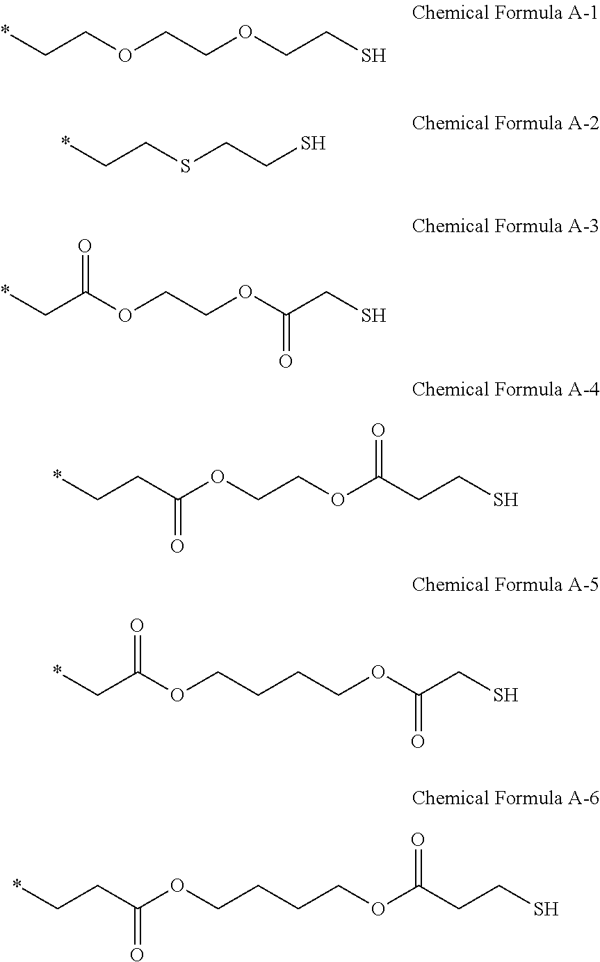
*CCOCCOCCS.*CCSCCS.*CC(OCCOC(CS)=O)=O.C(C(OCCOC(CCS)=O)=O)C*.C(OCCCCOC(CS)=O)(C*)=O.O(CCCCOC(CCS)=O)C(CC*)=O
